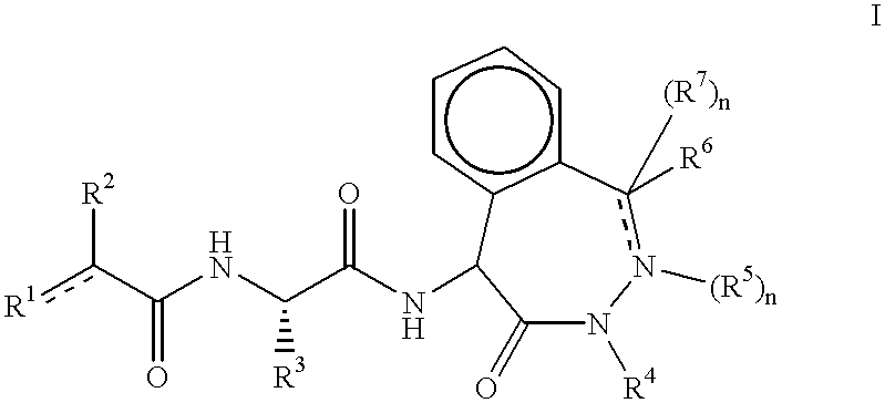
[R1]c(C(NC(C(NC1C(=O)N([R4])n([(R5)n])c([R6])([(R7)n])-c2c1cccc2)=O)[R3])=O)[R2]
